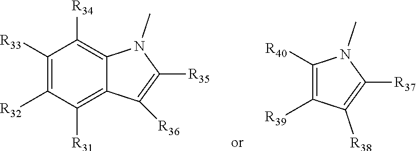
C1([R33])=C([R32])C([R31])=C2C(=C1[R34])N(C)C([R35])=C2[R36].[R39]C1=C([R40])N(C)C([R37])=C1[R38]
